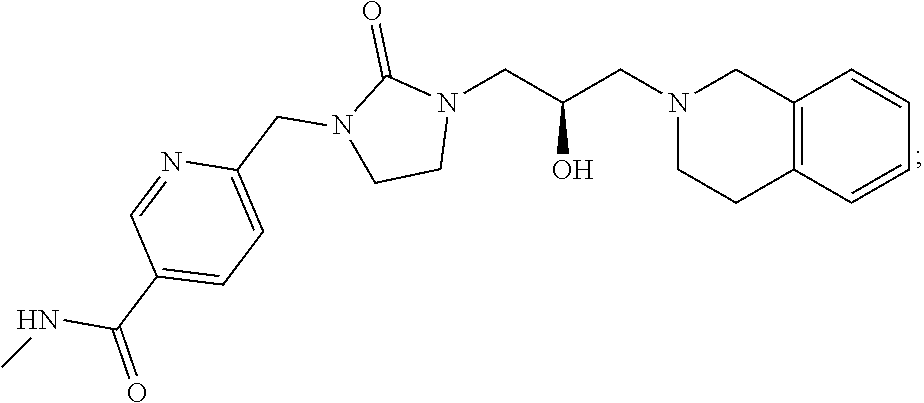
C12=C(C=CC=C1)CCN(CC(CN1C(=O)N(CC3=CC=C(C(NC)=O)C=N3)CC1)O)C2
